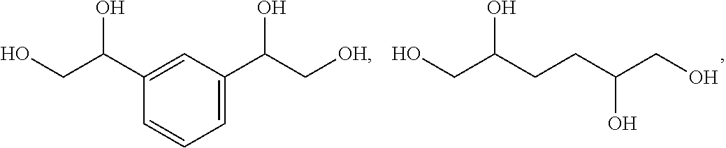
OCC(O)CCC(CO)O.OCC(O)C1=CC(C(C[OH])O)=CC=C1
